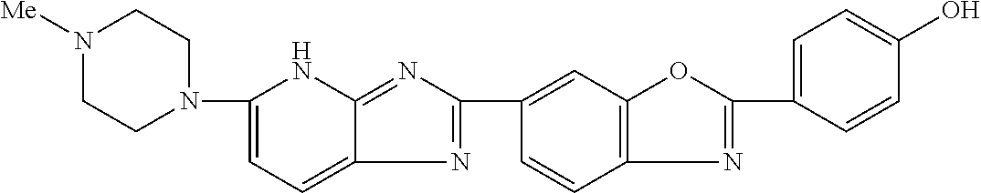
N1([Me])CCN(C2=CC=C3C(=NC(C4=CC5=C(C=C4)N=C(C4=CC=C(O)C=C4)O5)=N3)N2)CC1
